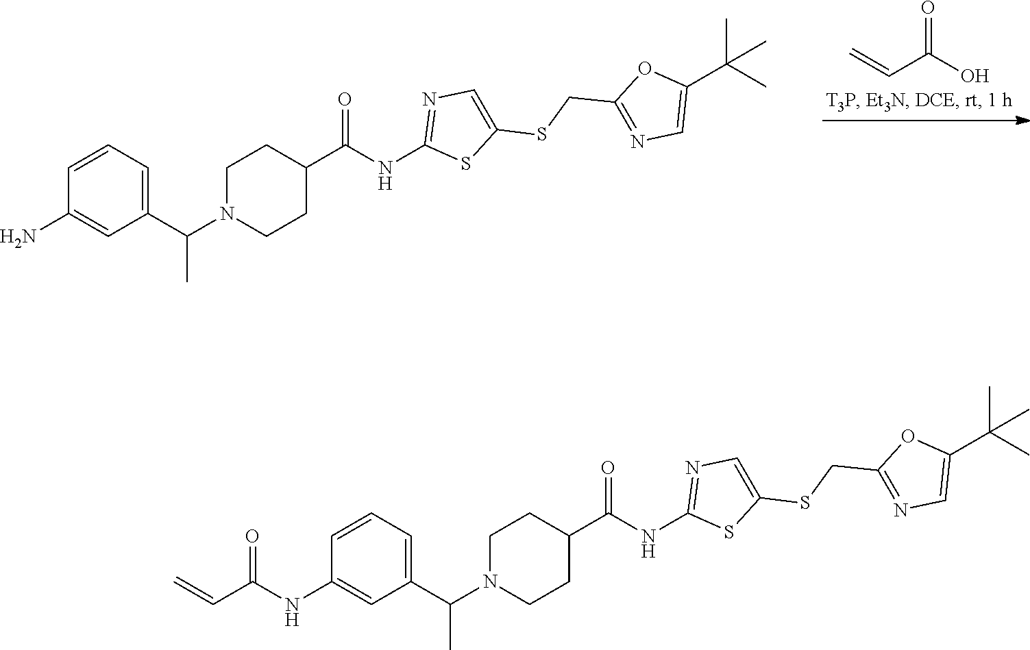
C1N(C(C2=CC=CC(NC(C=C)=O)=C2)C)CCC(C(NC2=NC=C(SCC3=NC=C(C(C)(C)C)O3)S2)=O)C1.C1N(C(C2=CC=CC(N)=C2)C)CCC(C(NC2=NC=C(SCC3=NC=C(C(C)(C)C)O3)S2)=O)C1.O=C(O)C=C
